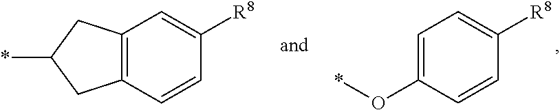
C12=C(C=CC([R8])=C1)CC(*)C2.C1=C(O*)C=CC([R8])=C1
